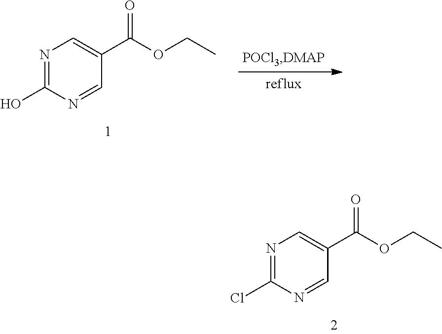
N1=C(Cl)N=CC(C(OCC)=O)=C1.N1=C(O)N=CC(C(OCC)=O)=C1
